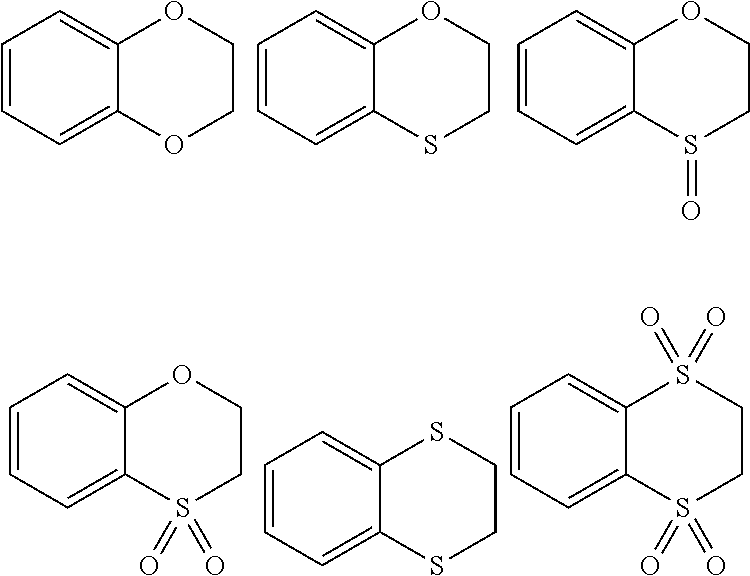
C1=CC=C2C(=C1)OCCO2.C1=CC=C2C(=C1)OCCS2.C1=CC=C2C(=C1)OCCS2=O.C1=CC=C2C(=C1)OCCS2(=O)=O.C1=CC=C2C(=C1)SCCS2.C1=CC=C2C(=C1)S(=O)(=O)CCS2(=O)=O
